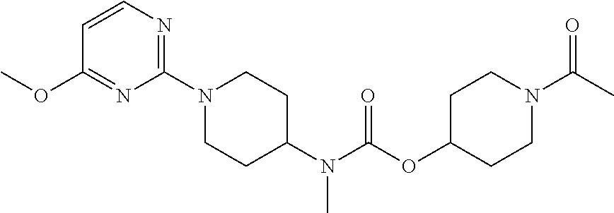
C1=CN=C(N2CCC(N(C(=O)OC3CCN(C(C)=O)CC3)C)CC2)N=C1OC
